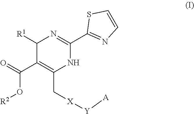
[R2]OC(C1=C(C[X][Y][A])NC(C2=NC=CS2)=NC1[R1])=O
